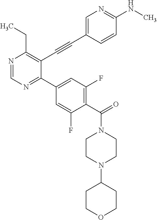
N1=CN=C(C2=CC(F)=C(C(=O)N3CCN(C4CCOCC4)CC3)C(F)=C2)C(C#CC2=CN=C(NC)C=C2)=C1CC
